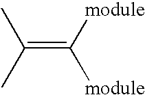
CC(C)=C([module])[module]
